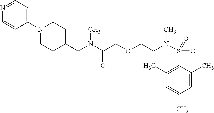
C1=C(C)C(S(=O)(=O)N(C)CCOCC(=O)N(C)CC2CCN(C3=CC=NC=C3)CC2)=C(C)C=C1C
